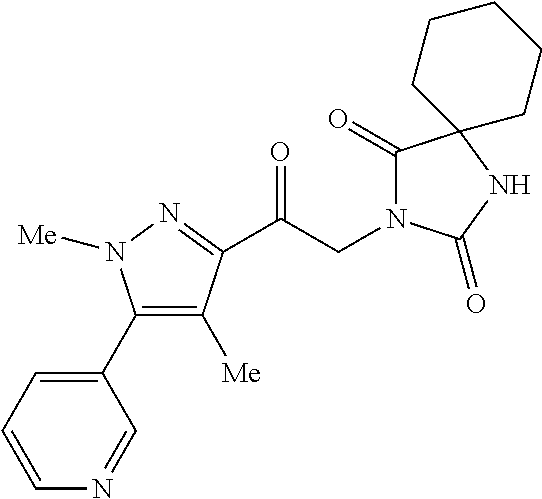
C(CN1C(=O)C2(NC1=O)CCCCC2)(=O)C1=NN([Me])C(C2=CC=CN=C2)=C1[Me]
